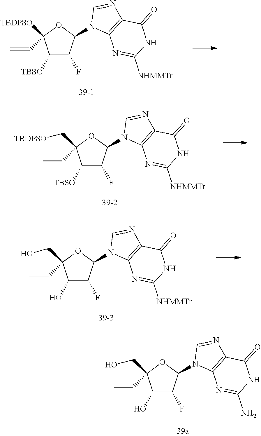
C1([TBSO])C(F)C(N2C3=C(N=C2)C(=O)NC([NHMMTr])=N3)OC1(C=C)[TBDPSO].C1([TBSO])C(F)C(N2C3=C(N=C2)C(=O)NC([NHMMTr])=N3)OC1(CC)C[TBDPSO].C1(O)C(F)C(N2C3=C(N=C2)C(=O)NC([NHMMTr])=N3)OC1(CC)CO.C1(O)C(F)C(N2C3=C(N=C2)C(=O)NC(N)=N3)OC1(CC)CO
